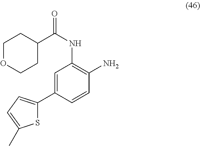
S1C(C2=CC(NC(=O)C3CCOCC3)=C(N)C=C2)=CC=C1C
